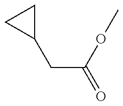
C1(CC(=O)OC)CC1
